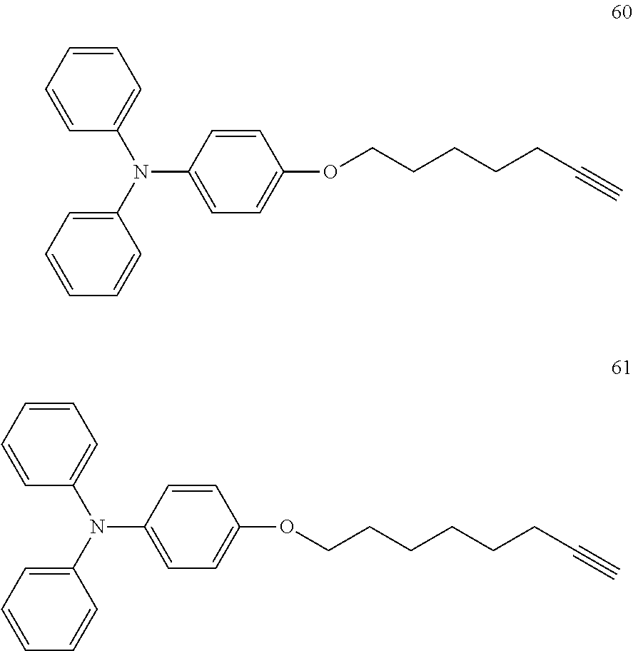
C1=CC=CC(N(C2=CC=CC=C2)C2=CC=C(OCCCCCC#C)C=C2)=C1.C1=CC=CC(N(C2=CC=CC=C2)C2=CC=C(OCCCCCCC#C)C=C2)=C1
